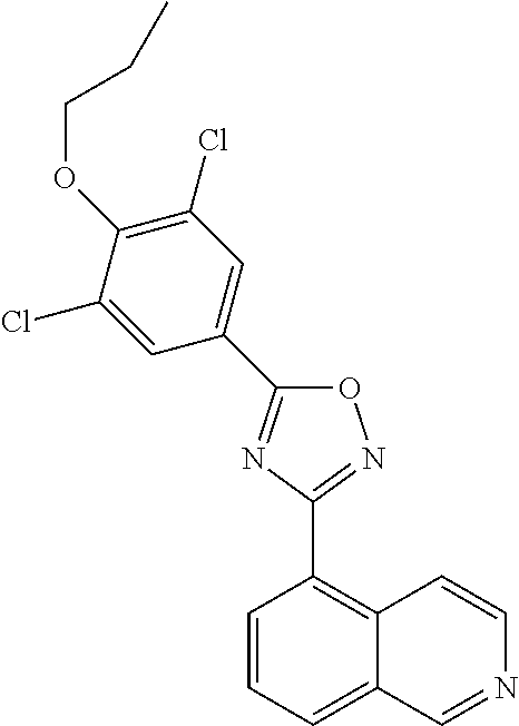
C1=CC=C2C(=C1C1=NOC(C3=CC(Cl)=C(OCCC)C(Cl)=C3)=N1)C=CN=C2
